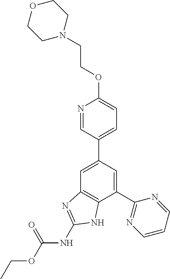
C1=C(C2=CC=C(OCCN3CCOCC3)N=C2)C=C(C2=NC=CC=N2)C2=C1N=C(NC(OCC)=O)N2
